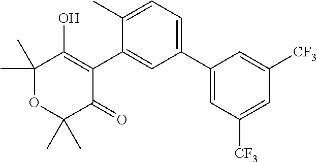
C1(C2=CC=C(C)C(C3=C(O)C(C)(C)OC(C)(C)C3=O)=C2)=CC([CF3])=CC([CF3])=C1
